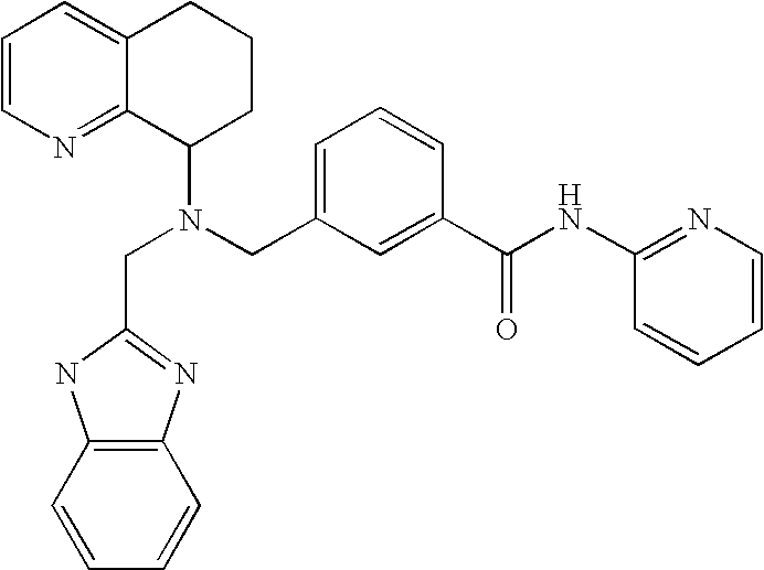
N(CC1=CC=CC(C(NC2=NC=CC=C2)=O)=C1)(C1CCCC2=CC=CN=C12)CC1=NC2=C(C=CC=C2)N1
